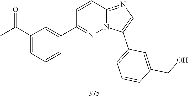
C1=CC2=NC=C(C3=CC=CC(CO)=C3)N2N=C1C1=CC(C(C)=O)=CC=C1
